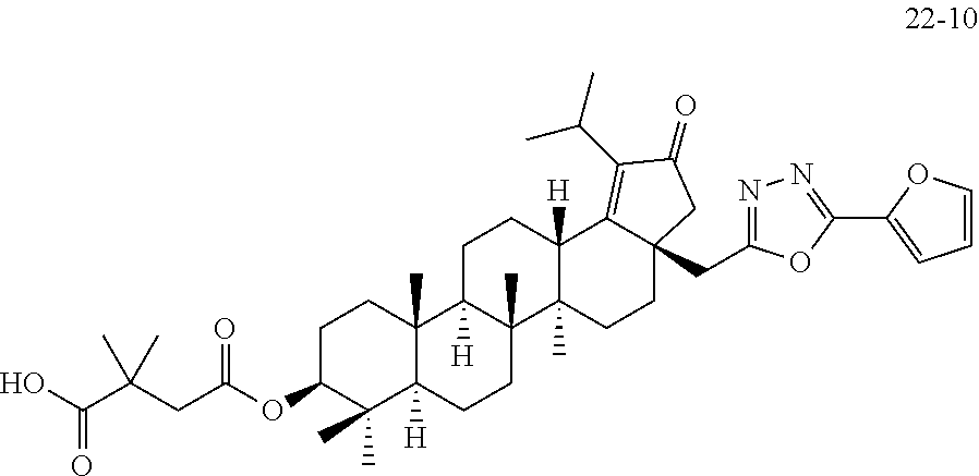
O=C(O)C(CC(OC1CCC2(C)C([H])(CCC3(C)C2([H])CCC2([H])C3(C)CCC3(CC4=NN=C(C5=CC=CO5)O4)C2=C(C(C)C)C(=O)C3)C1(C)C)=O)(C)C
